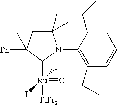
C1(C)(C)CC([Ph])(C)C([Ru]([PiPr3])(#[C:])(I)I)N1C1=C(CC)C=CC=C1CC
